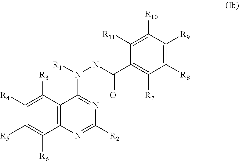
C1([R5])=C([R6])C2=C(C([R3])=C1[R4])C(N([R1])NC(C1=C([R7])C([R8])=C([R9])C([R10])=C1[R11])=O)=NC([R2])=N2
